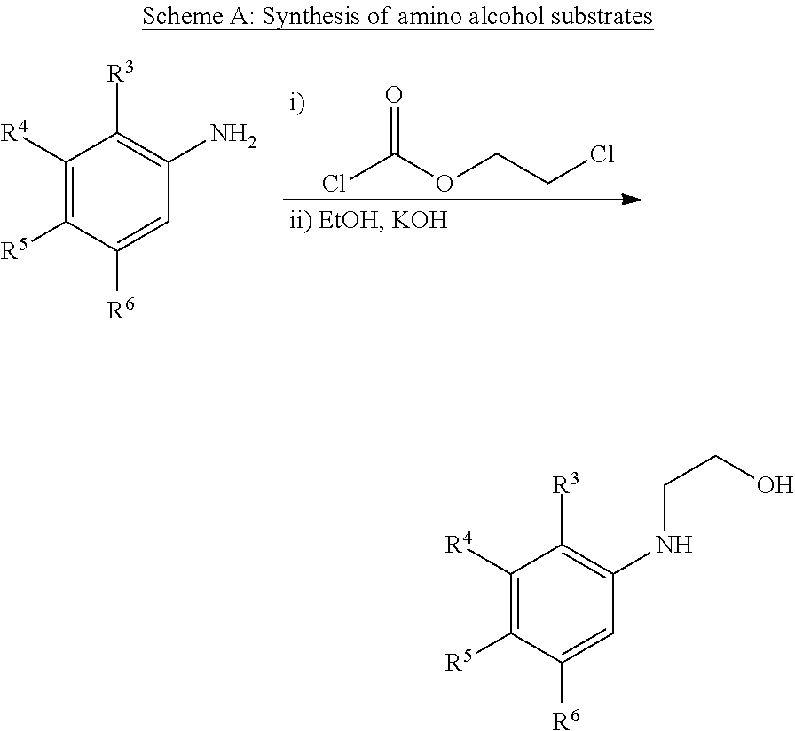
O=C(OCCCl)Cl.C1([R4])=C([R5])C([R6])=CC(N)=C1[R3].C1([R4])=C([R5])C([R6])=CC(NCCO)=C1[R3]
